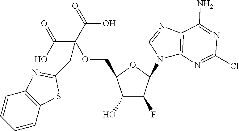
C1(O)C(F)C(N2C3=C(N=C2)C(N)=NC(Cl)=N3)OC1COC(C(O)=O)(C(O)=O)CC1=NC2=C(S1)C=CC=C2
